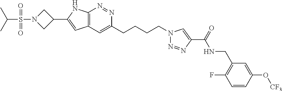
N1=NC2=C(C=C1CCCCN1N=NC(C(NCC3=C(F)C=CC(O[CF3])=C3)=O)=C1)C=C(C1CN(S(C(C)C)(=O)=O)C1)N2
